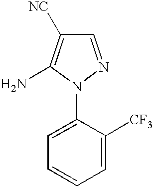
C1=NN(C2=CC=CC=C2[CF3])C(N)=C1[NC]
